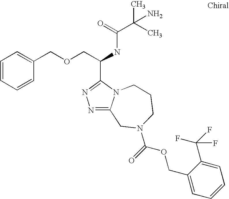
C1=CC=CC(COCC(NC(C(C)(C)N)=O)C2=NN=C3N2CCCN(C(=O)OCC2=CC=CC=C2C(F)(F)F)C3)=C1
